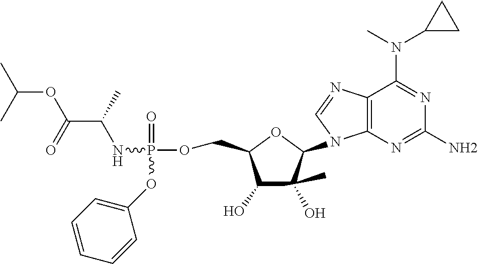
C12=C(N=C(N)N=C1N(C1CC1)C)N(C1OC(COP(=O)(NC(C(OC(C)C)=O)C)OC3=CC=CC=C3)C(O)C1(C)O)C=N2
